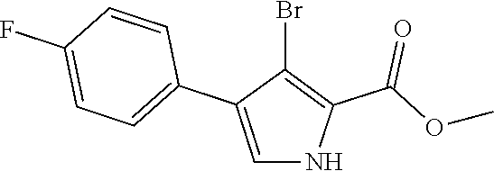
C1(C2=CC=C(F)C=C2)=CNC(C(OC)=O)=C1Br
